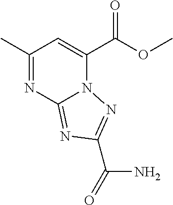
C1(C)=NC2=NC(C(=O)N)=NN2C(C(OC)=O)=C1
